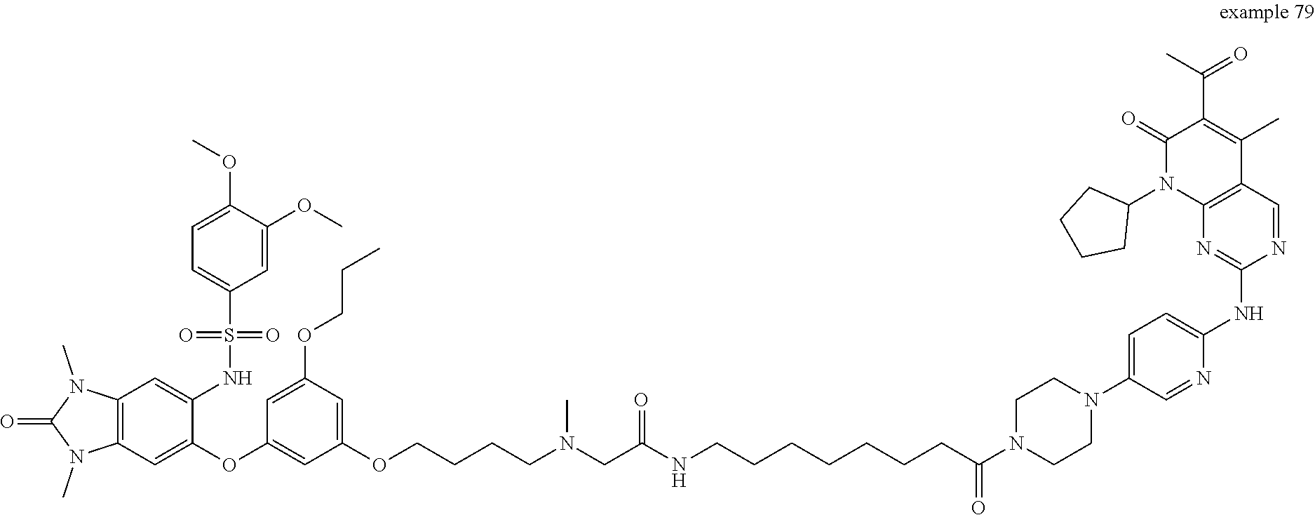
C1CN(C(CCCCCCCNC(CN(C)CCCCOC2=CC(OCCC)=CC(OC3=CC4=C(N(C)C(=O)N4C)C=C3NS(C3=CC=C(OC)C(OC)=C3)(=O)=O)=C2)=O)=O)CCN1C1=CC=C(NC2=NC3=C(C=N2)C(C)=C(C(C)=O)C(=O)N3C2CCCC2)N=C1
